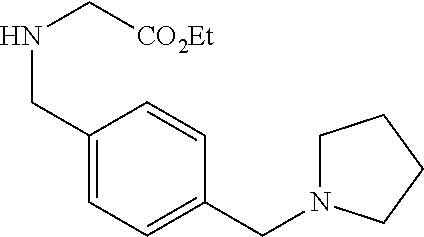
C1(CNC[CO2Et])=CC=C(CN2CCCC2)C=C1
